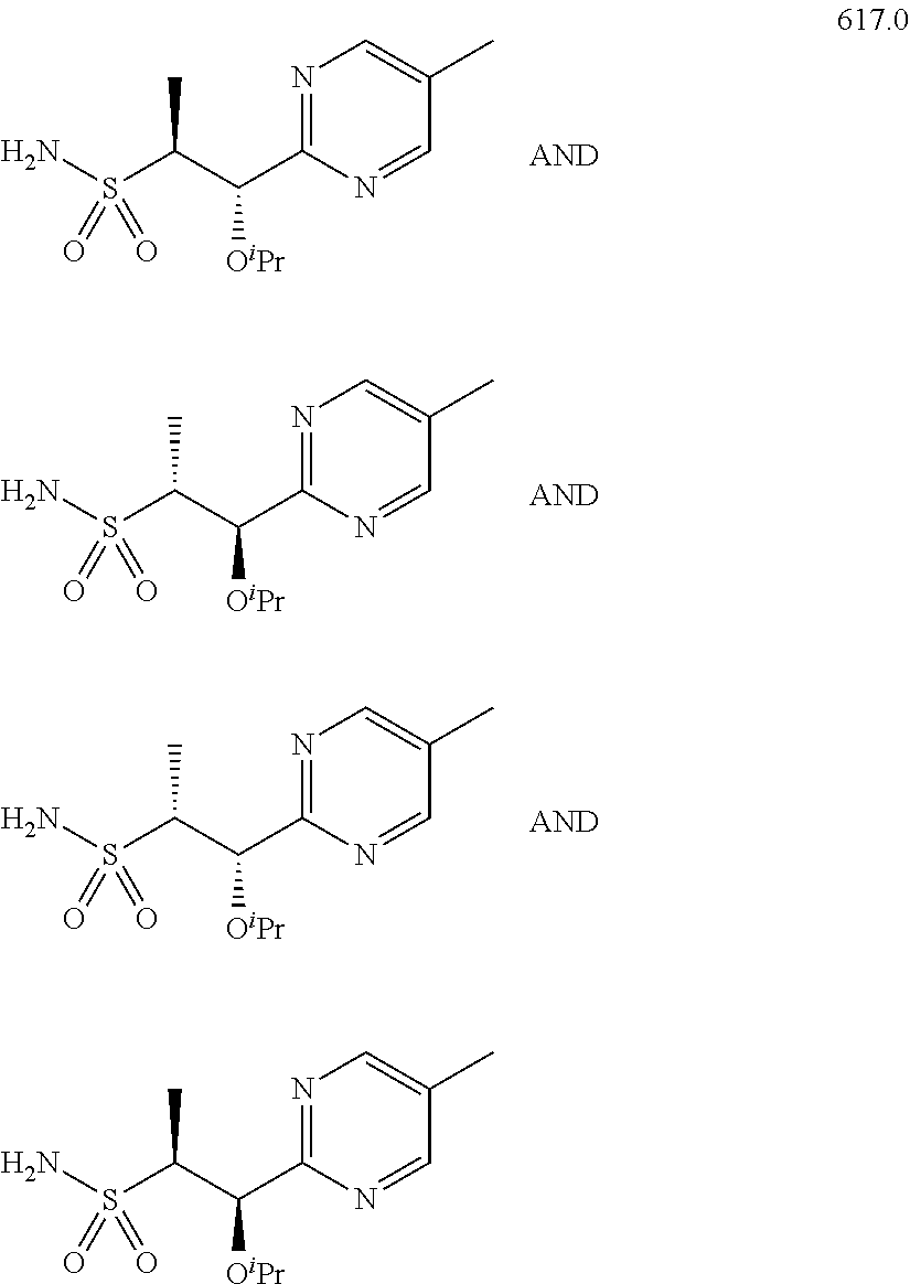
S(C(C([OiPr])C1=NC=C(C)C=N1)C)(N)(=O)=O.S(C(C([OiPr])C1=NC=C(C)C=N1)C)(N)(=O)=O.S(C(C([OiPr])C1=NC=C(C)C=N1)C)(N)(=O)=O.S(C(C([OiPr])C1=NC=C(C)C=N1)C)(N)(=O)=O
